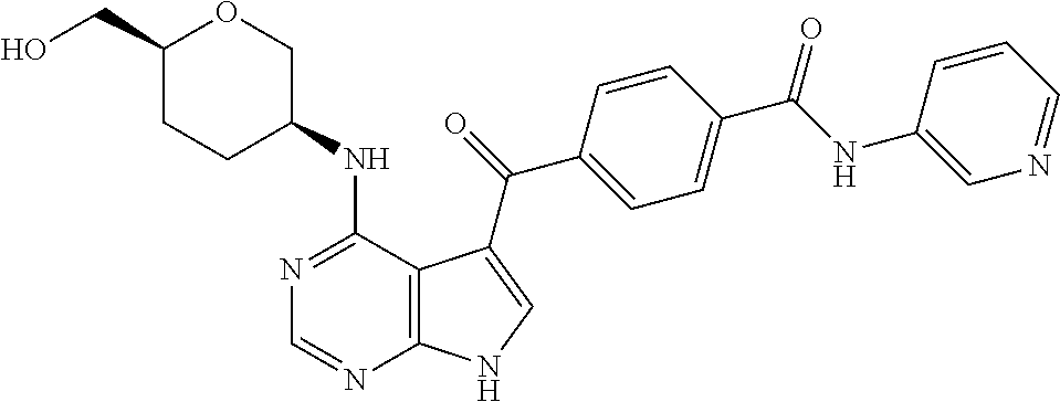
C1(CO)CCC(NC2=NC=NC3=C2C(C(=O)C2=CC=C(C(NC4=CN=CC=C4)=O)C=C2)=CN3)CO1
